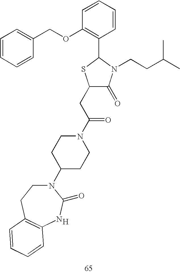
C1(CC(N2CCC(N3CCC4=C(NC3=O)C=CC=C4)CC2)=O)C(=O)N(CCC(C)C)C(C2=C(OCC3=CC=CC=C3)C=CC=C2)S1.[H]
